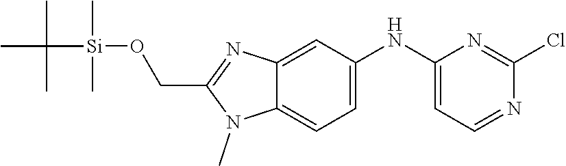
CC([Si](OCC1=NC2=CC(NC3=CC=NC(Cl)=N3)=CC=C2N1C)(C)C)(C)C
